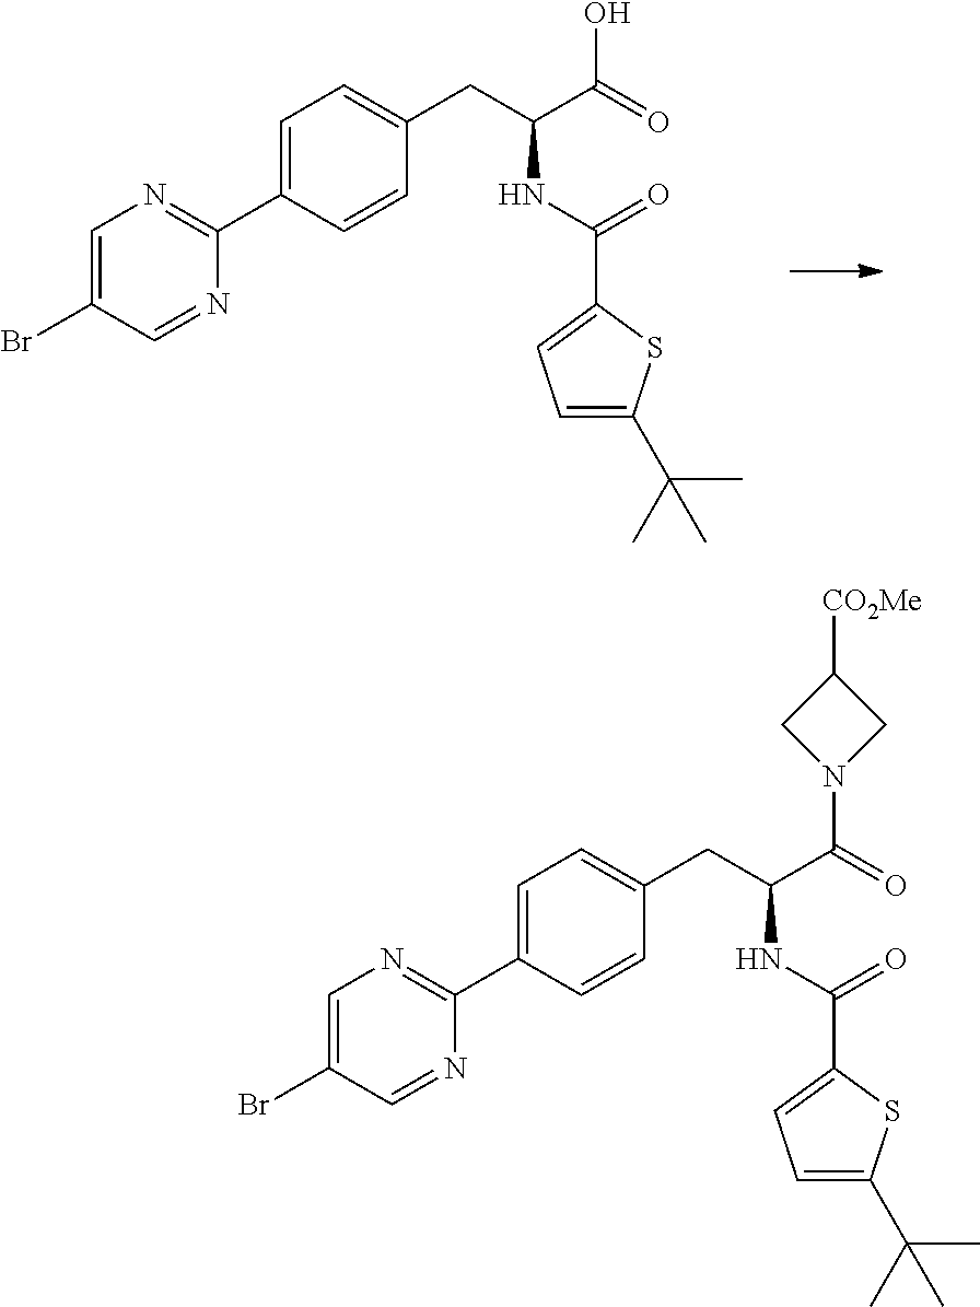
C1=C(Br)C=NC(C2=CC=C(CC(C(=O)O)NC(C3=CC=C(C(C)(C)C)S3)=O)C=C2)=N1.C1=C(Br)C=NC(C2=CC=C(CC(C(=O)N3CC([CO2Me])C3)NC(C3=CC=C(C(C)(C)C)S3)=O)C=C2)=N1
